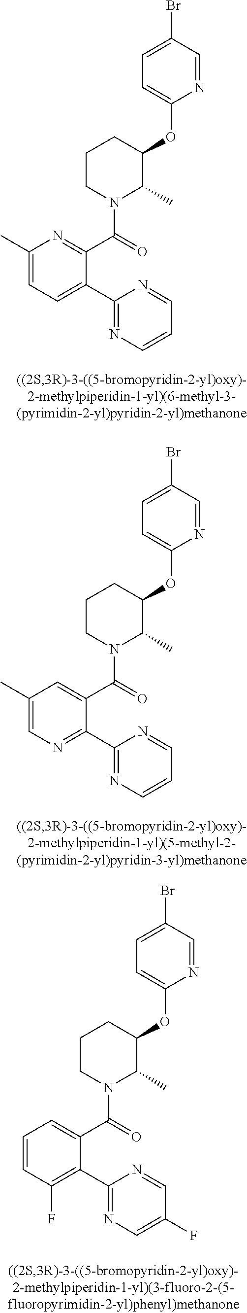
C1(OC2CCCN(C(C3=NC(C)=CC=C3C3=NC=CC=N3)=O)C2C)=CC=C(Br)C=N1.C1(OC2CCCN(C(C3=CC(C)=CN=C3C3=NC=CC=N3)=O)C2C)=CC=C(Br)C=N1.C1(OC2CCCN(C(C3=CC=CC(F)=C3C3=NC=C(F)C=N3)=O)C2C)=CC=C(Br)C=N1
